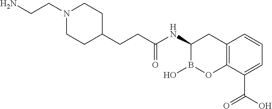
C(CC(NC1B(O)OC2=C(C1)C=CC=C2C(O)=O)=O)C1CCN(CCN)CC1
